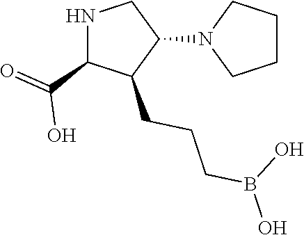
C1CCN(C2CNC(C(=O)O)C2CCCB(O)O)C1
